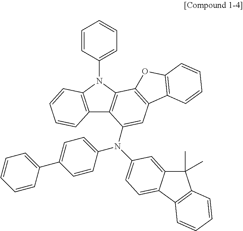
C12=C(N(C3=CC=CC=C3)C3=C1C(N(C1=CC=C(C4=CC=CC=C4)C=C1)C1=CC=C4C(=C1)C(C)(C)C1=C4C=CC=C1)=CC1=C3OC3=C1C=CC=C3)C=CC=C2
